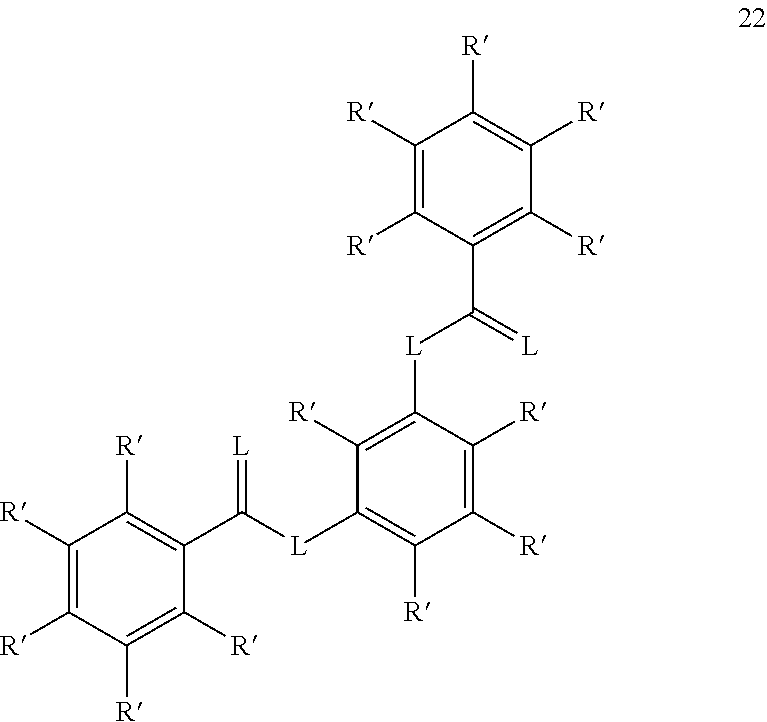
C1(C(=[L])[L]C2=C([R])C([L]C(C3=C([R])C([R])=C([R])C([R])=C3[R])=[L])=C([R])C([R])=C2[R])=C([R])C([R])=C([R])C([R])=C1[R]
